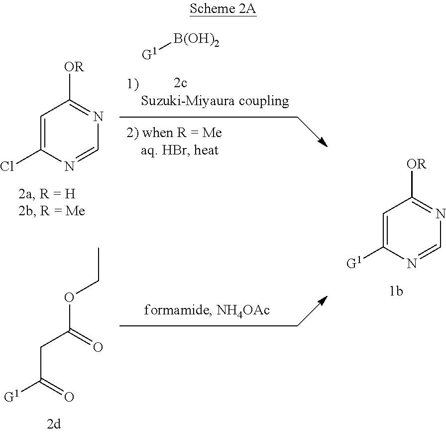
C1=C([G1])N=CN=C1[OR].[G1][B(OH)2].C1=C(Cl)N=CN=C1[OR].C(C(=O)[G1])C(OCC)=O
